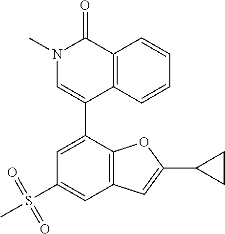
C1(S(C)(=O)=O)=CC2=C(C(C3=CN(C)C(=O)C4=C3C=CC=C4)=C1)OC(C1CC1)=C2
